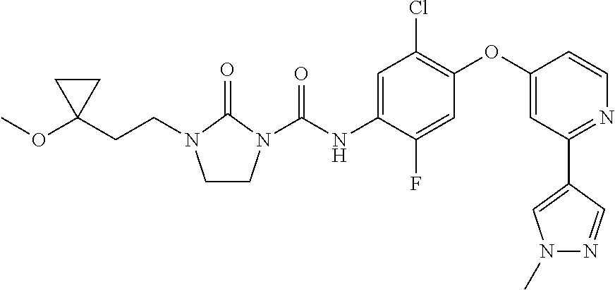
C1=C(NC(=O)N2CCN(CCC3(OC)CC3)C2=O)C(F)=CC(OC2=CC(C3=CN(C)N=C3)=NC=C2)=C1Cl
